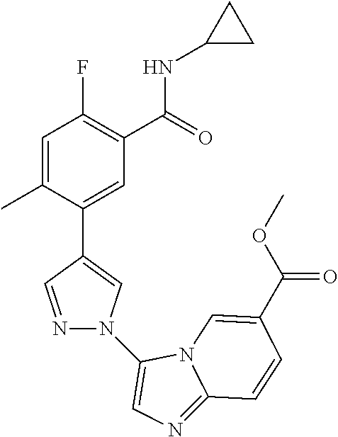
C1=C(C)C(C2=CN(C3=CN=C4N3C=C(C(=O)OC)C=C4)N=C2)=CC(C(=O)NC2CC2)=C1F
